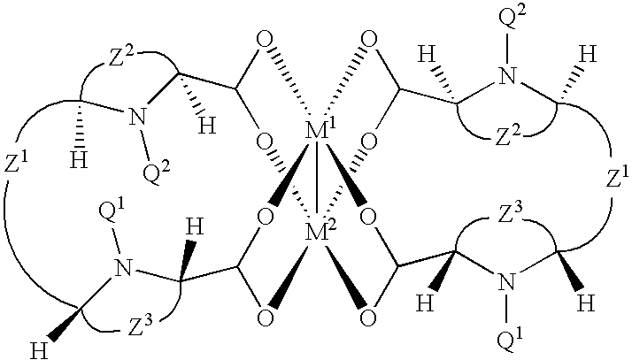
C(C1O[M1]234OC(C(N(C[H])[Q1])[H])O[M2]2(O1)(OC(C(N(C[H])[Q2])[H])O3)OC(C(N(C[H])[Q1])[H])O4)(N(C[H])[Q2])[H]
